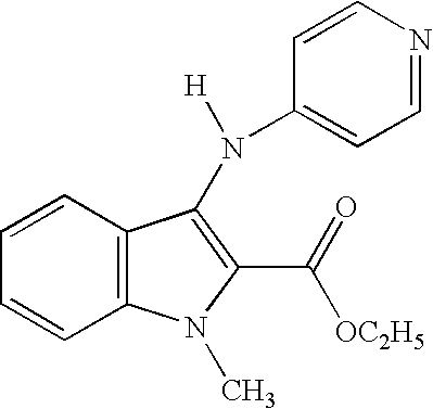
C12=C(C=CC=C1)C(N(C1=CC=NC=C1)[H])=C(C(=O)[OC2H5])N2C
